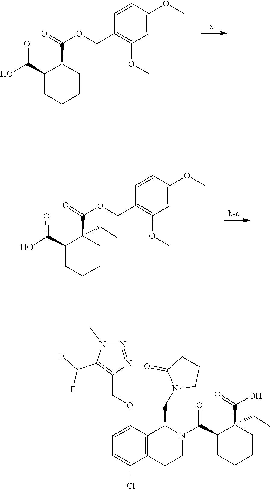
C1(COC(C2C(C(O)=O)CCCC2)=O)=C(OC)C=C(OC)C=C1.COC1=C(COC(C2(CC)C(C(O)=O)CCCC2)=O)C=CC(OC)=C1.C1CN(CC2C3=C(CCN2C(C2C(CC)(C(=O)O)CCCC2)=O)C(Cl)=CC=C3OCC2=C(C(F)F)N(C)N=N2)C(=O)C1
